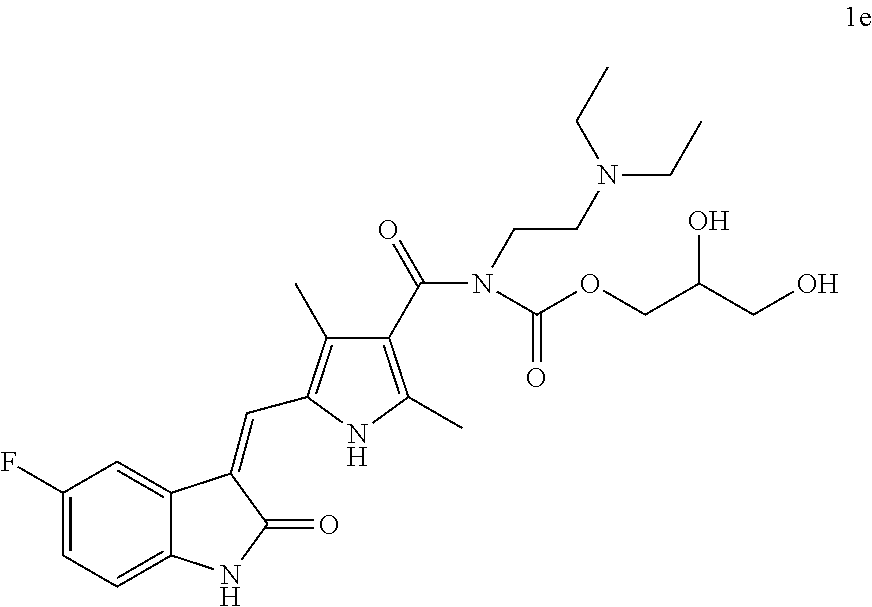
C1(F)=CC=C2C(=C1)C(=CC1=C(C)C(C(=O)N(CCN(CC)CC)C(OCC(CO)O)=O)=C(C)N1)C(=O)N2
